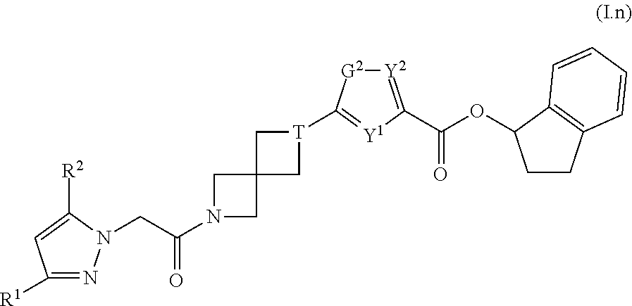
C1([R1])=NN(CC(N2CC3(C2)C[T](C2=[Y1]C(C(OC4CCC5=C4C=CC=C5)=O)=[Y2][G2]2)C3)=O)C([R2])=C1
